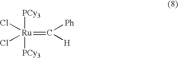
[PCy3][Ru](=C([Ph])[H])([PCy3])(Cl)Cl
